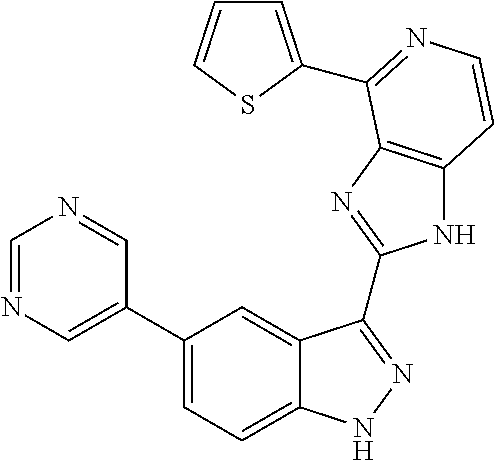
C1(C2=CN=CN=C2)=CC=C2C(=C1)C(C1=NC3=C(N1)C=CN=C3C1=CC=CS1)=NN2
